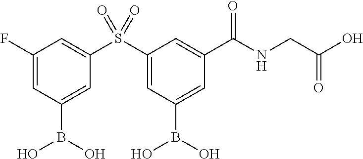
B(O)(C1=CC(C(NCC(O)=O)=O)=CC(S(C2=CC(F)=CC(B(O)O)=C2)(=O)=O)=C1)O
